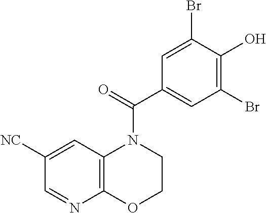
C1([NC])=CC2=C(N=C1)OCCN2C(C1=CC(Br)=C(O)C(Br)=C1)=O
